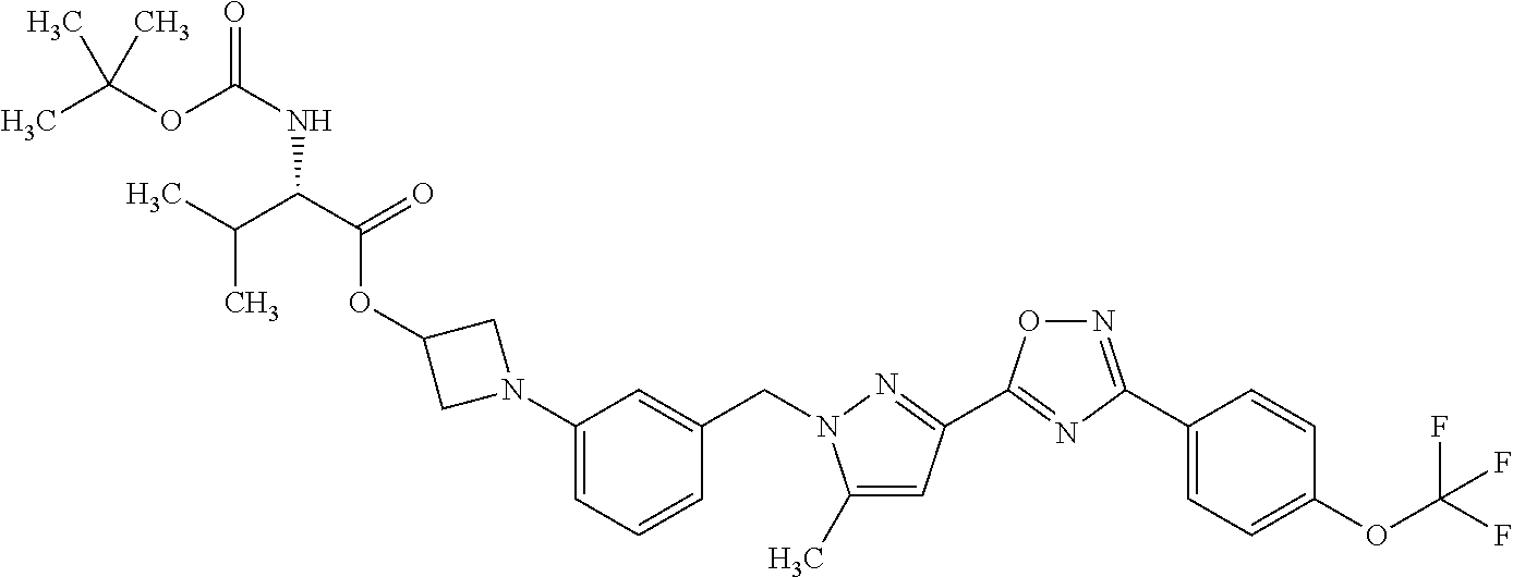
N1(C2=CC=CC(CN3C(C)=CC(C4=NC(C5=CC=C(OC(F)(F)F)C=C5)=NO4)=N3)=C2)CC(OC(C(C(C)C)NC(=O)OC(C)(C)C)=O)C1
